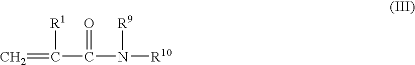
C=C(C(=O)N([R10])[R9])[R1]
